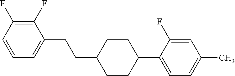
C1(F)=C(F)C=CC=C1CCC1CCC(C2=CC=C(C)C=C2F)CC1
